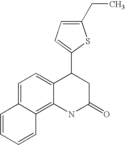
C1(C2C3=CC=C4C(=C3NC(=O)C2)C=CC=C4)=CC=C(CC)S1
